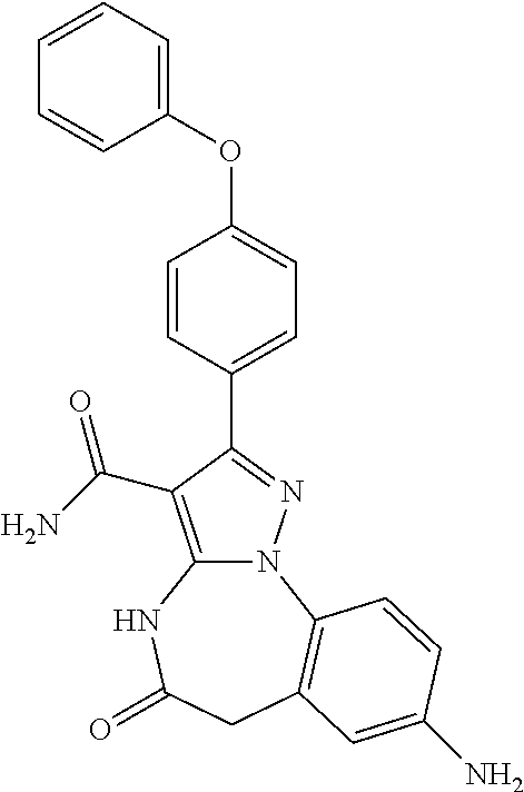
C12=C(C(=O)N)C(C3=CC=C(OC4=CC=CC=C4)C=C3)=NN1C1=C(CC(=O)N2)C=C(N)C=C1
